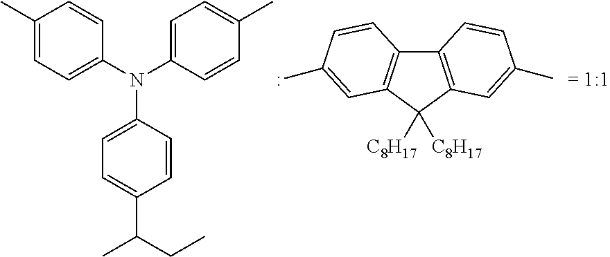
C1(C)=CC=C(N(C2=CC=C(C)C=C2)C2=CC=C(C(CC)C)C=C2)C=C1.C12=C(C([C8H17])([C8H17])C3=C1C=CC(C)=C3)C=C(C)C=C2
